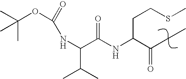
C(C(C)C)(NC(OC(C)(C)C)=O)C(NC(CCSC)C(=O)CC)=O
